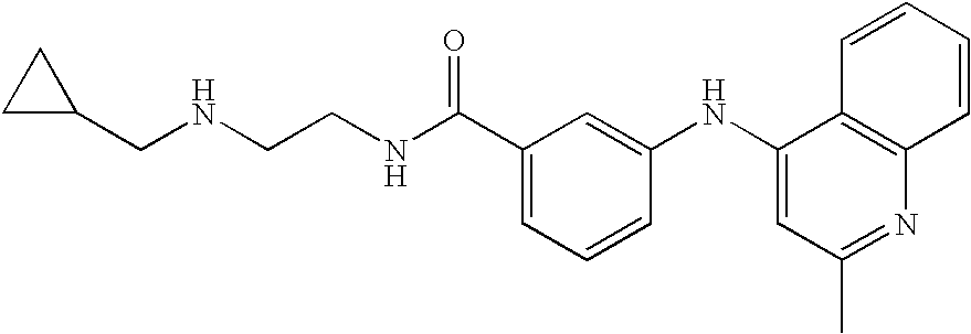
C(C1=CC=CC(NC2=CC(C)=NC3=C2C=CC=C3)=C1)(NCCNCC1CC1)=O
